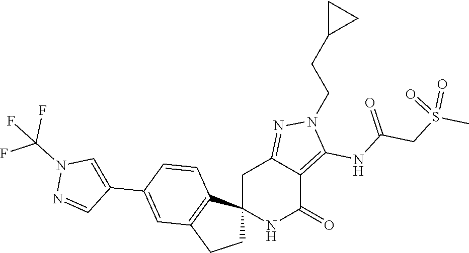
C12(NC(=O)C3=C(NC(CS(C)(=O)=O)=O)N(CCC4CC4)N=C3C1)CCC1=C2C=CC(C2=CN(C(F)(F)F)N=C2)=C1
